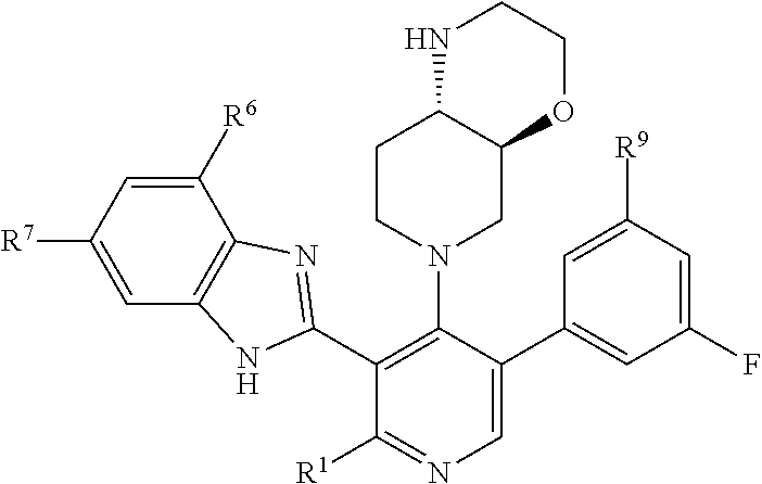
C1=C([R6])C2=C(C=C1[R7])NC(C1=C(N3CCC4C(C3)OCCN4)C(C3=CC(F)=CC([R9])=C3)=CN=C1[R1])=N2
